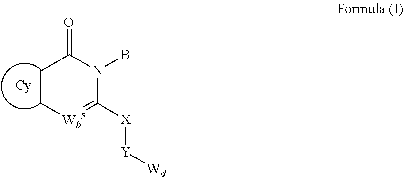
C1C[Wb5]=C([X][Y][Wd])N(B)C1=O
